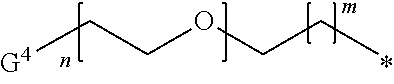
[G4]CCOCCC
